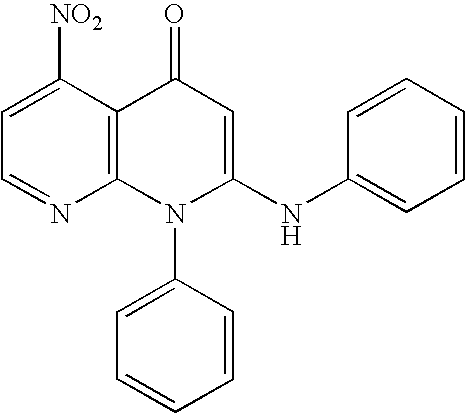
N1=CC=C([NO2])C2=C1N(C1=CC=CC=C1)C(NC1=CC=CC=C1)=CC2=O
